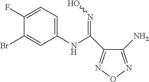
C1(NC(=NO)C2=NON=C2N)=CC=C(F)C(Br)=C1
